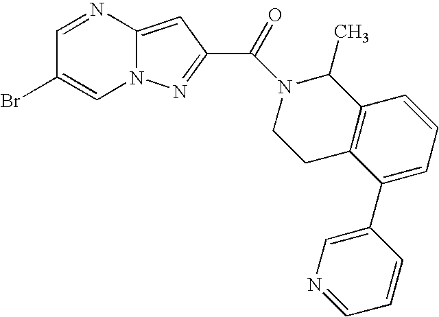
N1=CC(Br)=CN2C1=CC(C(=O)N1CCC3=C(C1C)C=CC=C3C1=CN=CC=C1)=N2
